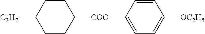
C1CC([C3H7])CCC1[COO]C1=CC=C([OC2H5])C=C1
